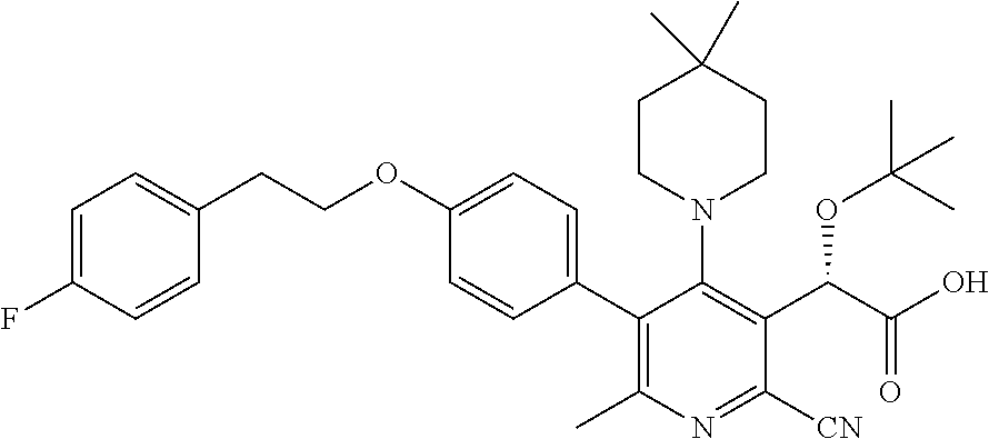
C1(C2=C(C)N=C([CN])C(C(C(O)=O)OC(C)(C)C)=C2N2CCC(C)(C)CC2)=CC=C(OCCC2=CC=C(F)C=C2)C=C1
